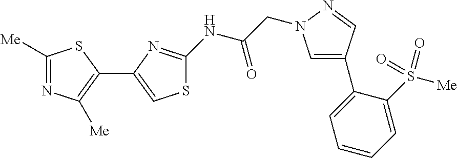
C1([Me])=NC([Me])=C(C2=CSC(NC(CN3C=C(C4=CC=CC=C4S([Me])(=O)=O)C=N3)=O)=N2)S1
